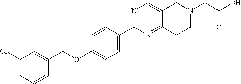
C1(Cl)=CC=CC(COC2=CC=C(C3=NC=C4C(=N3)CCN(CC(O)=O)C4)C=C2)=C1
